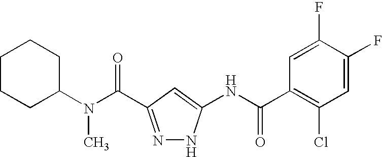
C1C(N(C(=O)C2=NNC(NC(C3=C(Cl)C=C(F)C(F)=C3)=O)=C2)C)CCCC1
